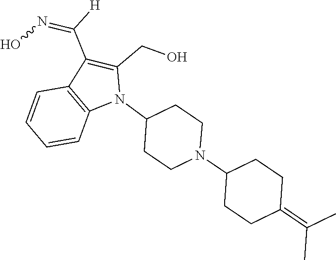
N1(C2CCN(C3CCC(=C(C)C)CC3)CC2)C(CO)=C(C([H])=NO)C2=C1C=CC=C2
